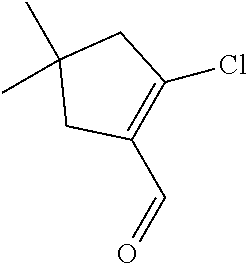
C1(Cl)=C(C=O)CC(C)(C)C1
